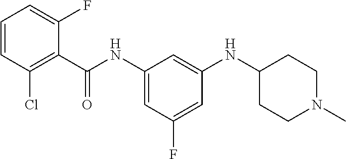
C1(C(NC2=CC(F)=CC(NC3CCN(C)CC3)=C2)=O)=C(Cl)C=CC=C1F
